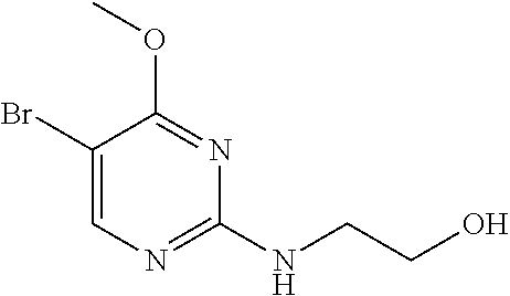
C1(Br)=CN=C(NCCO)N=C1OC
